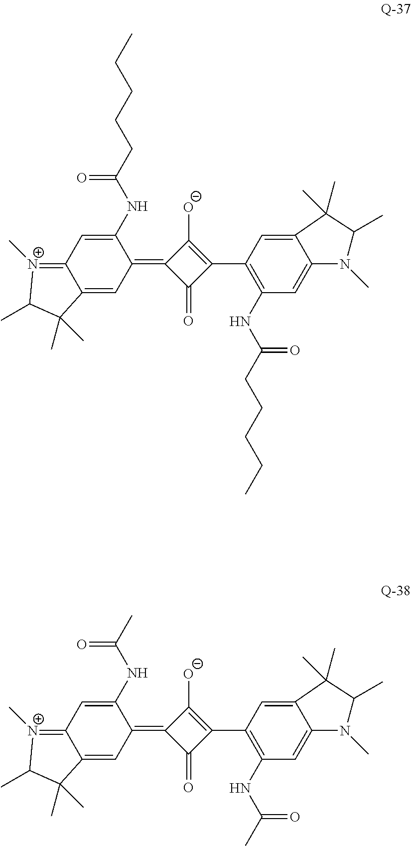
C1(NC(CCCCC)=O)=CC2=[N+](C)C(C)C(C)(C)C2=CC1=C1C(=O)C(C2=C(NC(CCCCC)=O)C=C3C(=C2)C(C)(C)C(C)N3C)=C1[O-].C1(NC(C)=O)=CC2=[N+](C)C(C)C(C)(C)C2=CC1=C1C(=O)C(C2=C(NC(C)=O)C=C3C(=C2)C(C)(C)C(C)N3C)=C1[O-]
